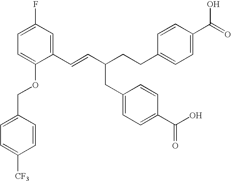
C1(C=CC(CC2=CC=C(C(=O)O)C=C2)CCC2=CC=C(C(O)=O)C=C2)=CC(F)=CC=C1OCC1=CC=C([CF3])C=C1
